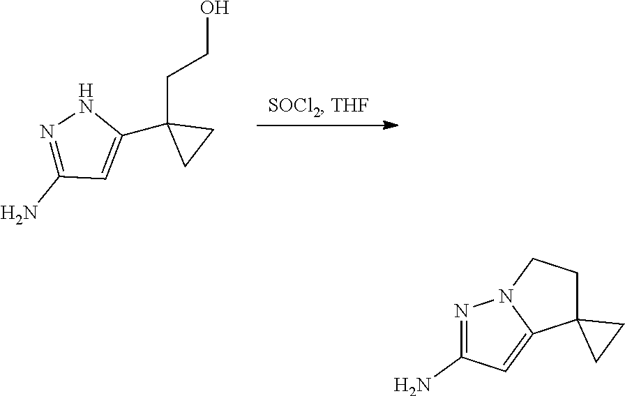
N1=C(N)C=C(C2(CCO)CC2)N1.C12(CCN3C1=CC(N)=N3)CC2
